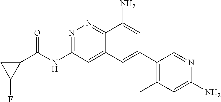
C1C(F)C1C(NC1=NN=C2C(=C1)C=C(C1=C(C)C=C(N)N=C1)C=C2N)=O
